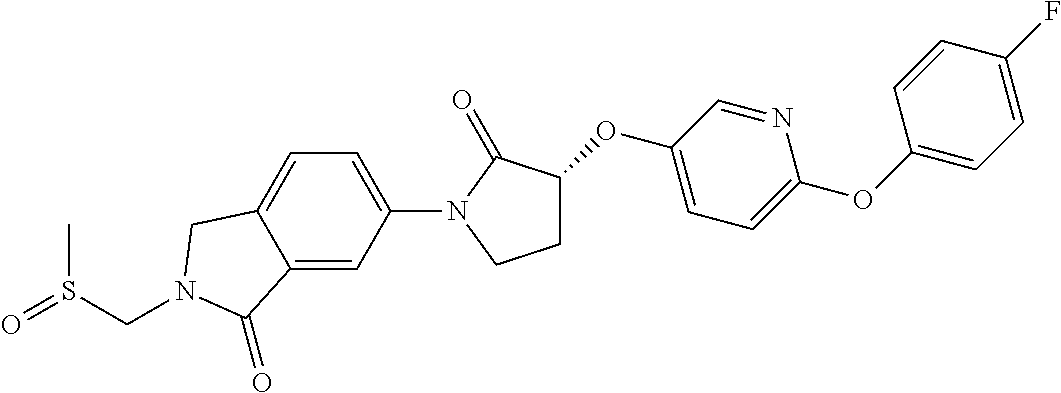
O(C1CCN(C2=CC=C3C(=C2)C(=O)N(CS(=O)C)C3)C1=O)C1=CC=C(OC2=CC=C(F)C=C2)N=C1
